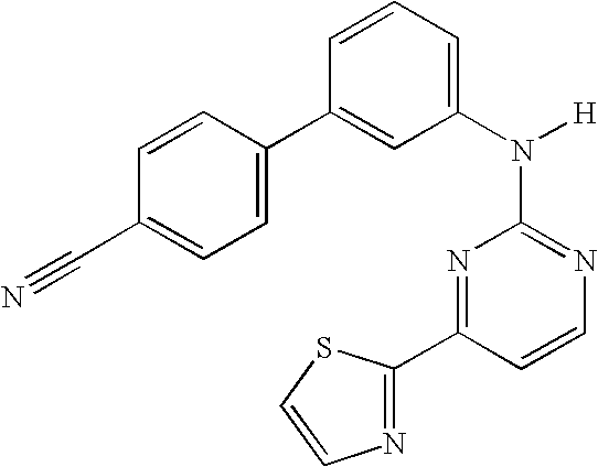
N1=C(N([H])C2=CC=CC(C3=CC=C(C#N)C=C3)=C2)N=C(C2=NC=CS2)C=C1
